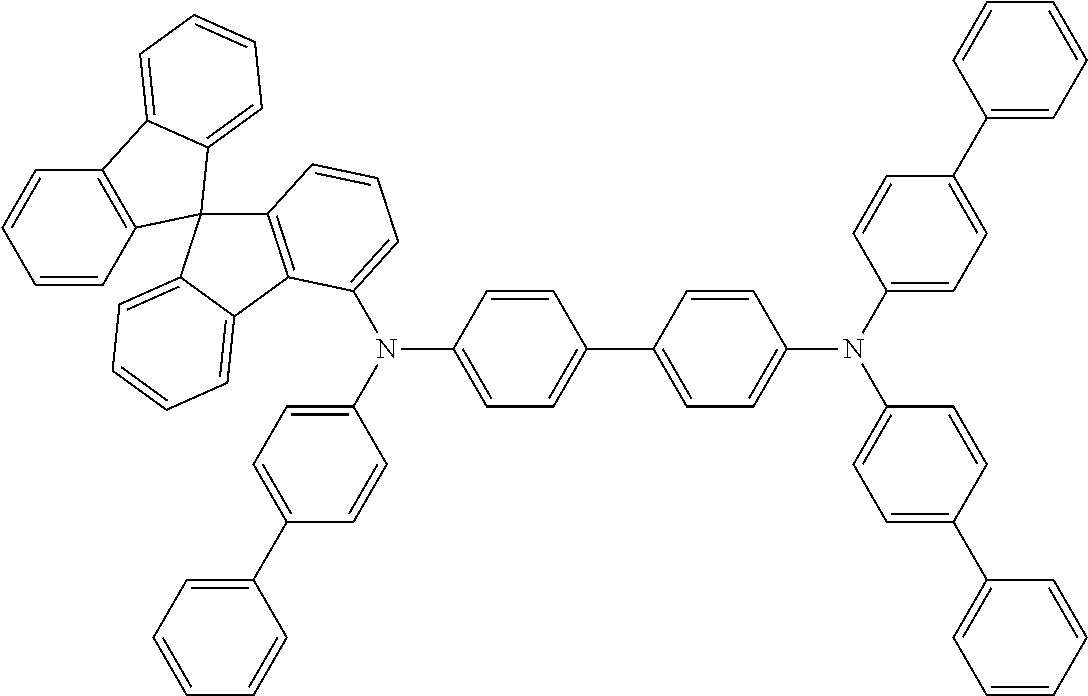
C1=CC2=C(C=C1)C1=CC=CC=C1C21C2=C(C3=CC=CC=C13)C(N(C1=CC=C(C3=CC=C(N(C4=CC=C(C5=CC=CC=C5)C=C4)C4=CC=C(C5=CC=CC=C5)C=C4)C=C3)C=C1)C1=CC=C(C3=CC=CC=C3)C=C1)=CC=C2
